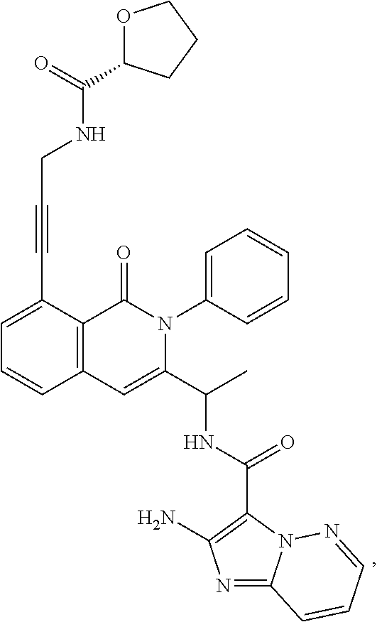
C1=C(C#CCNC(C2OCCC2)=O)C2=C(C=C1)C=C(C(C)NC(C1=C(N)N=C3N1N=CC=C3)=O)N(C1=CC=CC=C1)C2=O
